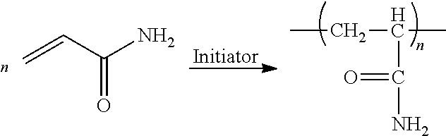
CCC(C)C(N)=O.C=CC(N)=O
